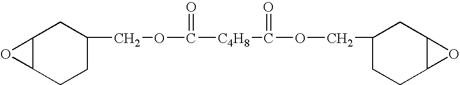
C12C(CCC(COC([C4H8]C(OCC3CCC4C(C3)O4)=O)=O)C1)O2
